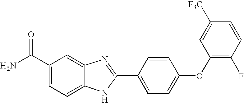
C1(C(N)=O)=CC=C2C(=C1)N=C(C1=CC=C(OC3=C(F)C=CC([F3C])=C3)C=C1)N2
